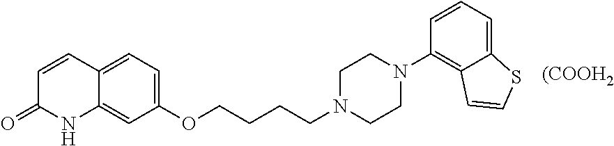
C1=CC2=CC=C(OCCCCN3CCN(C4=C5C(=CC=C4)SC=C5)CC3)C=C2NC1=O.[(COOH2]
